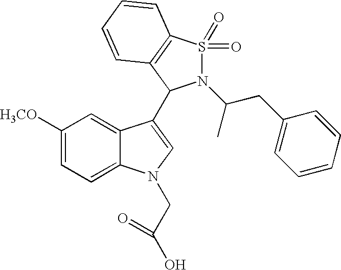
C1([H3CO])=CC=C2C(=C1)C(C1N(C(CC3=CC=CC=C3)C)S(=O)(=O)C3=C1C=CC=C3)=CN2CC(O)=O
